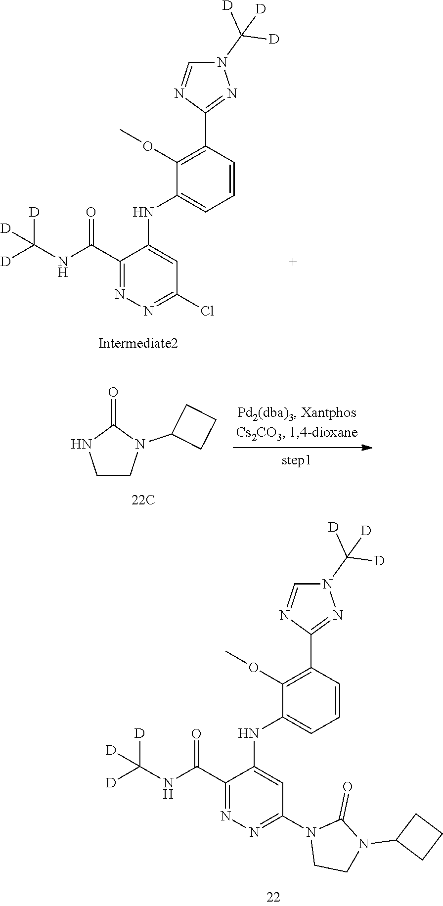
C1(C(=O)NC([D])([D])[D])=NN=C(Cl)C=C1NC1=CC=CC(C2=NN(C([D])([D])[D])C=N2)=C1OC.C1CN(C2CCC2)C(=O)N1.C1(C(=O)NC([D])([D])[D])=NN=C(N2CCN(C3CCC3)C2=O)C=C1NC1=CC=CC(C2=NN(C([D])([D])[D])C=N2)=C1OC
